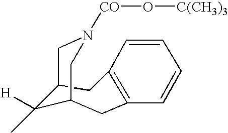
[CO](N1CC2C([H])(C)C(CC3=C(C2)C=CC=C3)C1)O[C(CH3)3]
